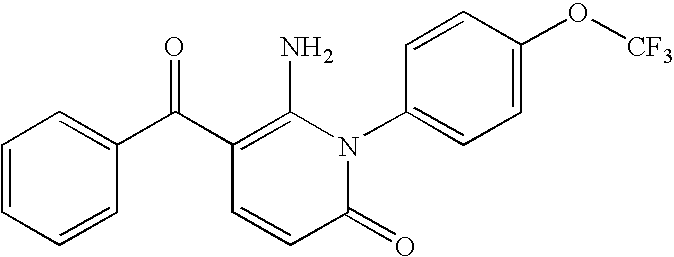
C1(=O)N(C2=CC=C(O[CF3])C=C2)C(N)=C(C(C2=CC=CC=C2)=O)C=C1
